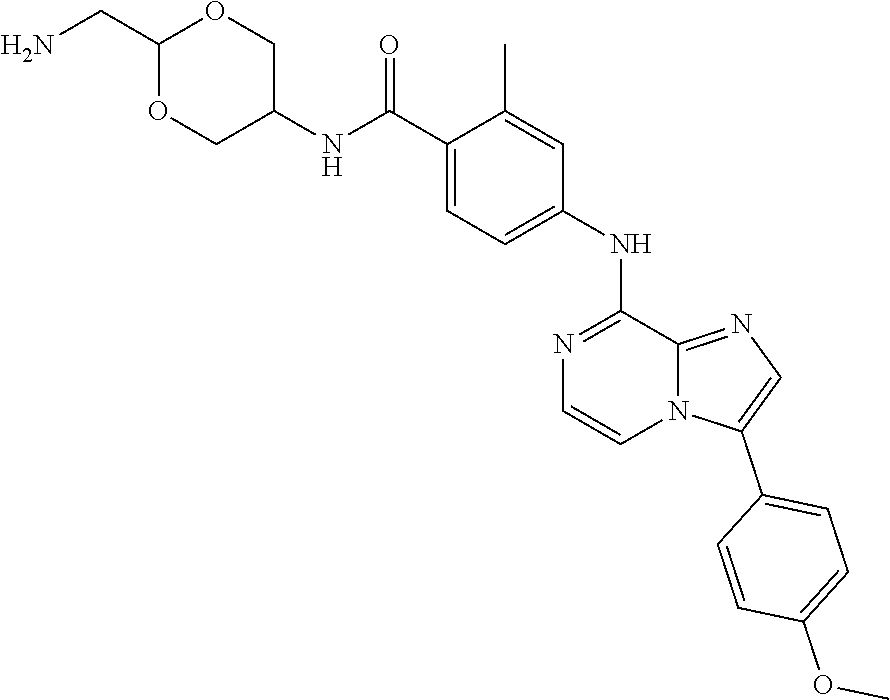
C12=NC=C(C3=CC=C(OC)C=C3)N1C=CN=C2NC1=CC=C(C(NC2COC(CN)OC2)=O)C(C)=C1
